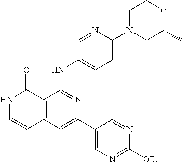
C12=C(C=C(C3=CN=C([OEt])N=C3)N=C1NC1=CC=C(N3CC(C)OCC3)N=C1)C=CNC2=O
